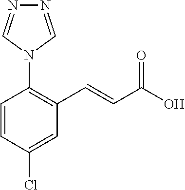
C1=CC(Cl)=CC(C=CC(=O)O)=C1N1C=NN=C1
